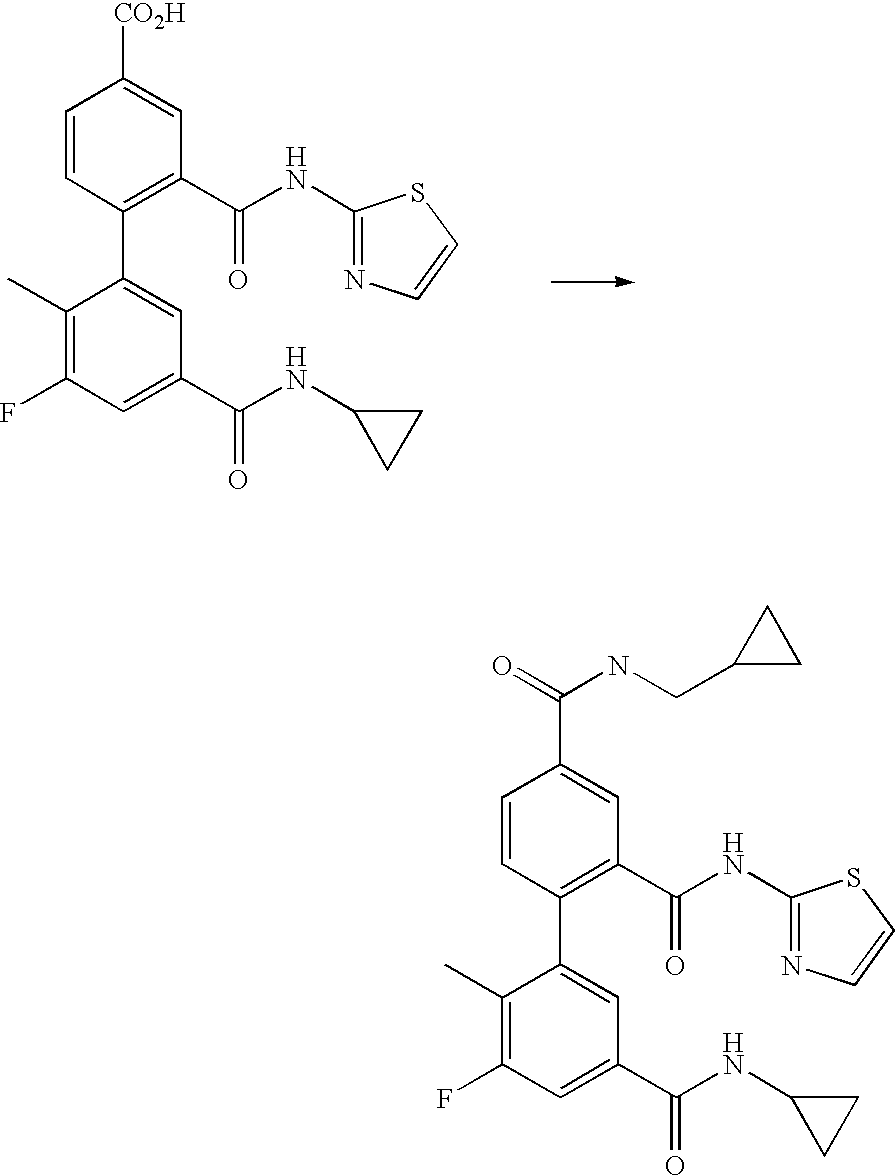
C1(C)=C(F)C=C(C(=O)NC2CC2)C=C1C1=C(C(NC2=NC=CS2)=O)C=C([CO2H])C=C1.C1(C)=C(F)C=C(C(=O)NC2CC2)C=C1C1=C(C(NC2=NC=CS2)=O)C=C(C(=O)NCC2CC2)C=C1
